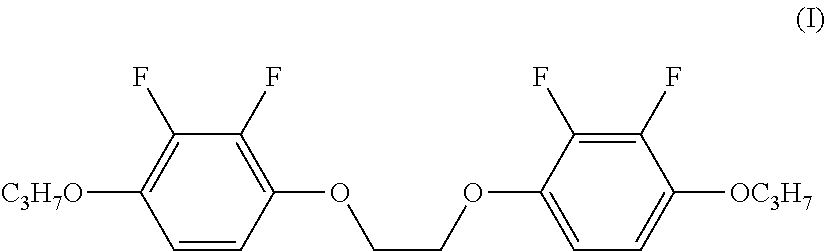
C1=CC(OCCOC2=CC=C([OC3H7])C(F)=C2F)=C(F)C(F)=C1[C3H7O]
